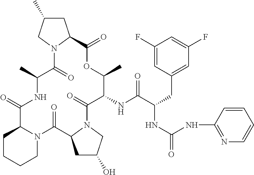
O=C1C2CCCCN2C(=O)C2CC(O)CN2C(=O)C(NC(C(CC2=CC(F)=CC(F)=C2)NC(=O)NC2=NC=CC=C2)=O)C(C)OC(=O)C2CC(C)CN2C(=O)C(C)N1
